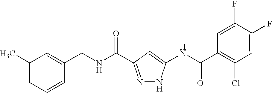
N(C(=O)C1=NNC(NC(C2=C(Cl)C=C(F)C(F)=C2)=O)=C1)CC1=CC(C)=CC=C1
